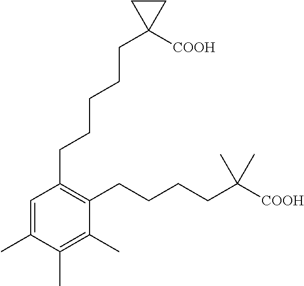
C1=C(C)C(C)=C(C)C(CCCCC([COOH])(C)C)=C1CCCCCC1([COOH])CC1
